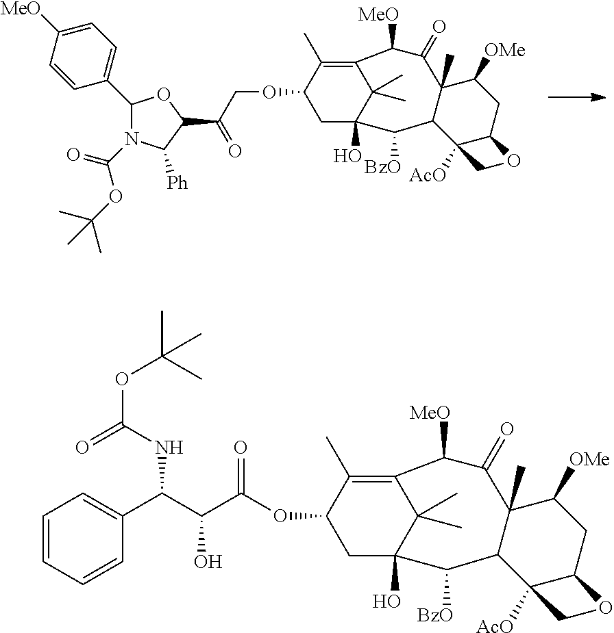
O(C1CC2(O)C(C)(C)C(=C1C)C([MeO])C(=O)C1(C)C(C2[BzO])C2([AcO])C(CC1[OMe])OC2)CC(C1OC(C2=CC=C([MeO])C=C2)N(C(=O)OC(C)(C)C)C1[Ph])=O.C1(OC(C(C(C2=CC=CC=C2)NC(OC(C)(C)C)=O)O)=O)CC2(O)C(C)(C)C(=C1C)C([MeO])C(=O)C1(C)C(C2[BzO])C2([AcO])C(CC1[OMe])OC2
